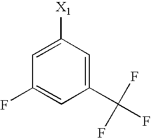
C1(C(F)(F)F)=CC([X1])=CC(F)=C1
